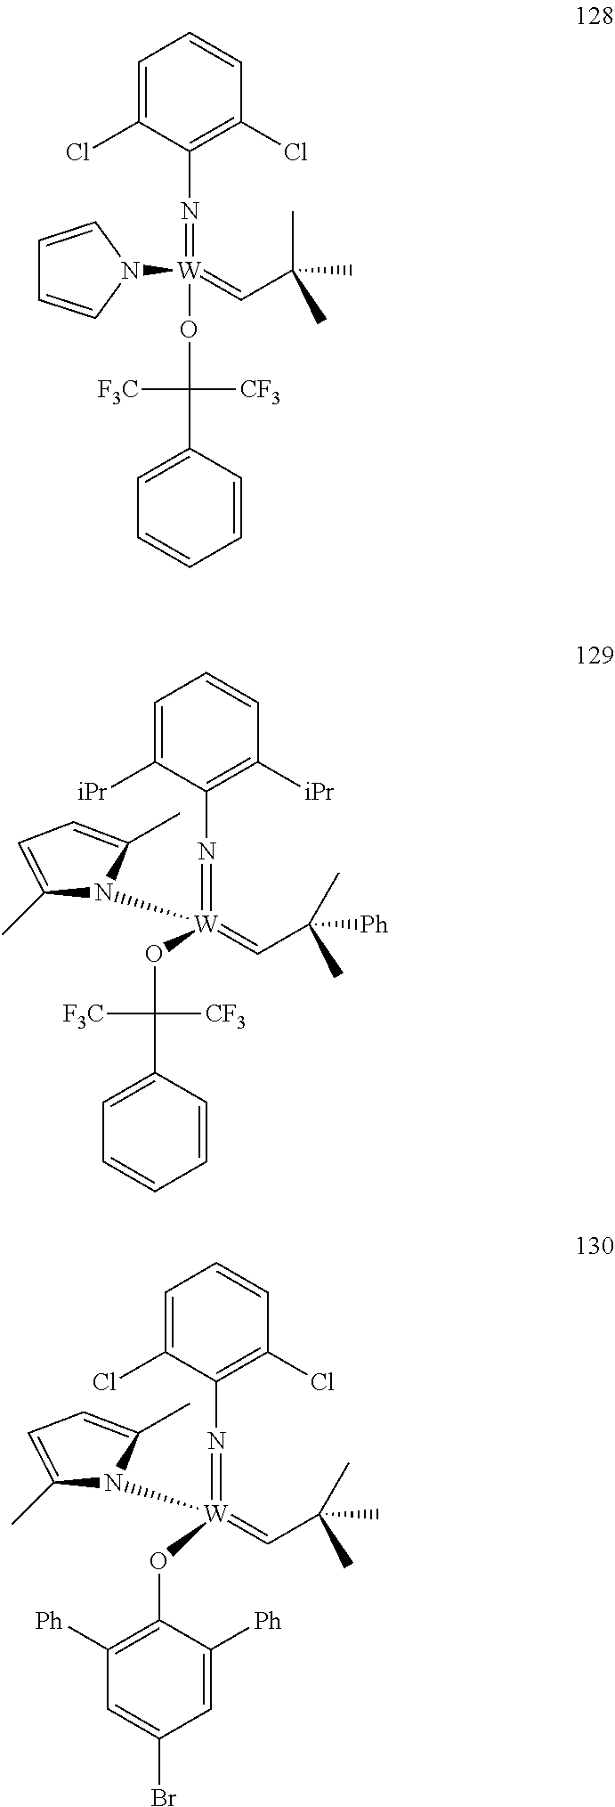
C1(Cl)=C(N=[W](=CC(C)(C)C)(OC([F3C])([CF3])C2=CC=CC=C2)N2C=CC=C2)C(Cl)=CC=C1.C1([iPr])=C(N=[W](=CC([Ph])(C)C)(N2C(C)=CC=C2C)OC(C2=CC=CC=C2)([F3C])[CF3])C([iPr])=CC=C1.C1(Cl)=C(N=[W](=CC(C)(C)C)(N2C(C)=CC=C2C)OC2=C([Ph])C=C(Br)C=C2[Ph])C(Cl)=CC=C1
